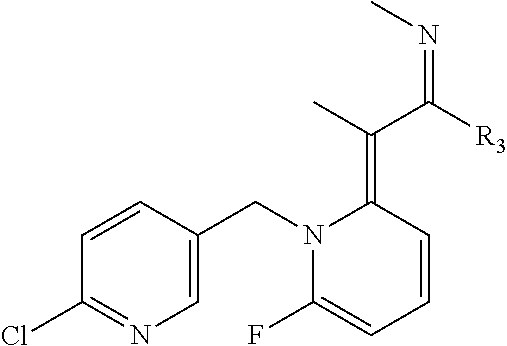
C1=CC(CN2C(F)=CC=CC2=C(C([R3])=NC)C)=CN=C1Cl
